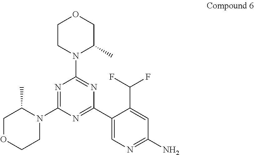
N1=C(N2C(C)COCC2)N=C(C2=CN=C(N)C=C2C(F)F)N=C1N1C(C)COCC1
